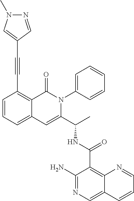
C1(C(NC(C2=CC3=CC=CC(C#CC4=CN(C)N=C4)=C3C(=O)N2C2=CC=CC=C2)C)=O)=C2C(=CN=C1N)C=CC=N2
